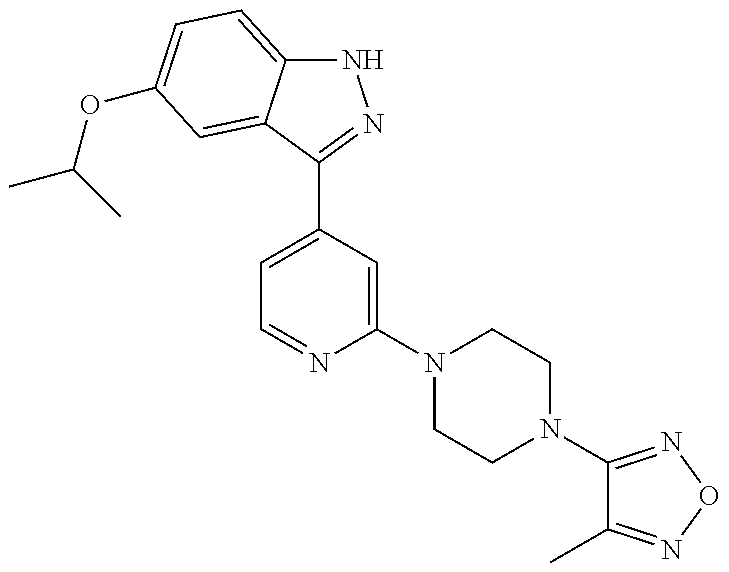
N1C2=CC=C(OC(C)C)C=C2C(C2=CC=NC(N3CCN(C4=NON=C4C)CC3)=C2)=N1
